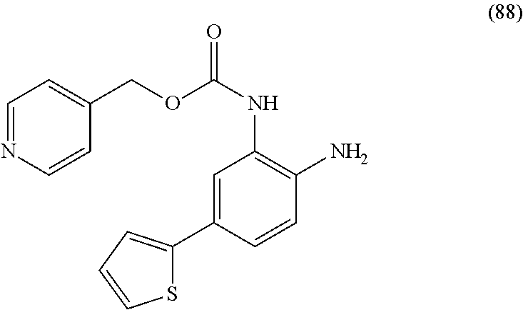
O(C(NC1=C(N)C=CC(C2=CC=CS2)=C1)=O)CC1=CC=NC=C1
